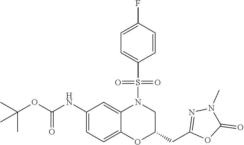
C1(NC(OC(C)(C)C)=O)=CC=C2C(=C1)N(S(C1=CC=C(F)C=C1)(=O)=O)CC(CC1=NN(C)C(=O)O1)O2
